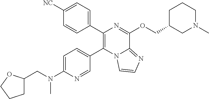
C1(C2=C(C3=CC=C([NC])C=C3)N=C(OCC3CN(C)CCC3)C3=NC=CN23)=CC=C(N(CC2CCCO2)C)N=C1
